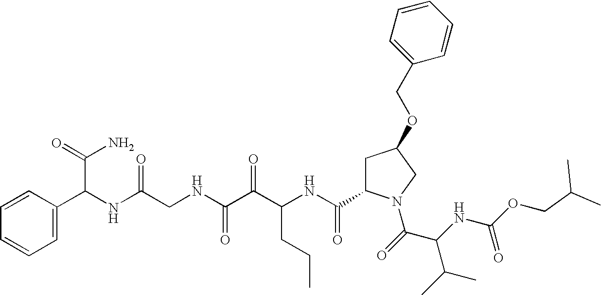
O(C(NC(C(=O)N1CC(OCC2=CC=CC=C2)CC1C(NC(C(C(NCC(NC(C(N)=O)C1=CC=CC=C1)=O)=O)=O)CCC)=O)C(C)C)=O)CC(C)C
